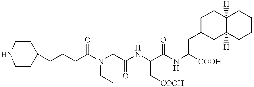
C1(CCCC(N(CC(NC(C(NC(CC2CC3([H])C([H])(CC2)CCCC3)[COOH])=O)C[COOH])=O)CC)=O)CCNCC1
